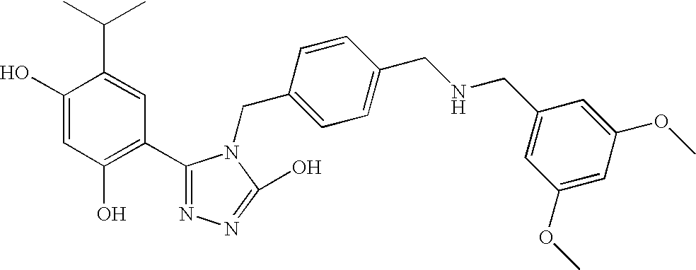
C1(O)=CC(O)=C(C2=NN=C(O)N2CC2=CC=C(CNCC3=CC(OC)=CC(OC)=C3)C=C2)C=C1C(C)C
